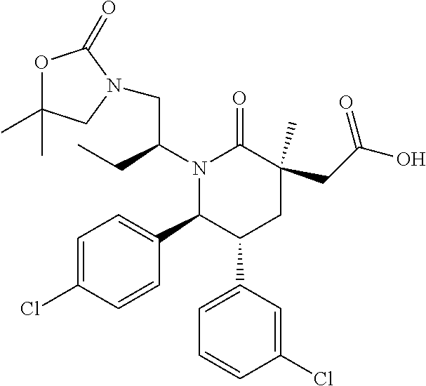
N1(C(CC)CN2CC(C)(C)OC2=O)C(C2=CC=C(Cl)C=C2)C(C2=CC=CC(Cl)=C2)CC(C)(CC(O)=O)C1=O
